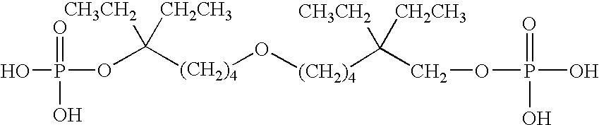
O(C([(CH2)4]O[(CH2)4]C(COP(O)(=O)O)([CH3CH2])[CH2CH3])([CH3CH2])[CH2CH3])P(O)(=O)O
